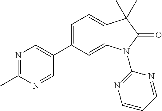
C1=C(C2=CN=C(C)N=C2)C=C2C(=C1)C(C)(C)C(=O)N2C1=NC=CC=N1
